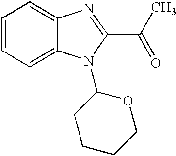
C1=CC=C2C(=C1)N(C1CCCCO1)C(C(C)=O)=N2
